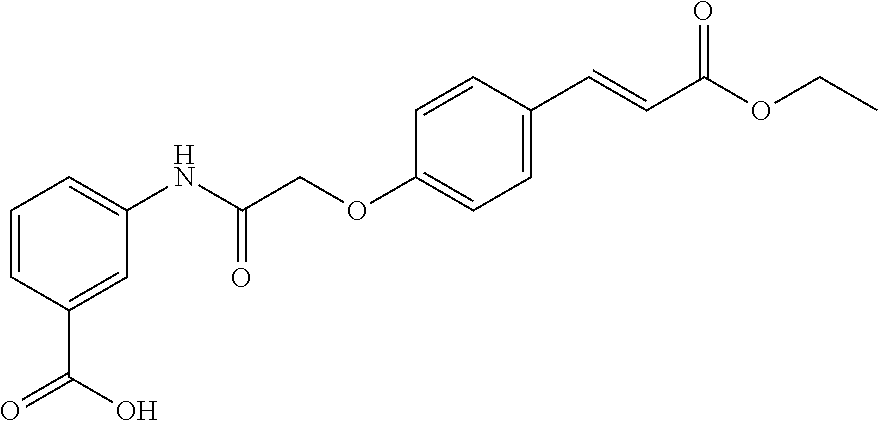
C1=CC(C(=O)O)=CC(NC(COC2=CC=C(C=CC(OCC)=O)C=C2)=O)=C1
